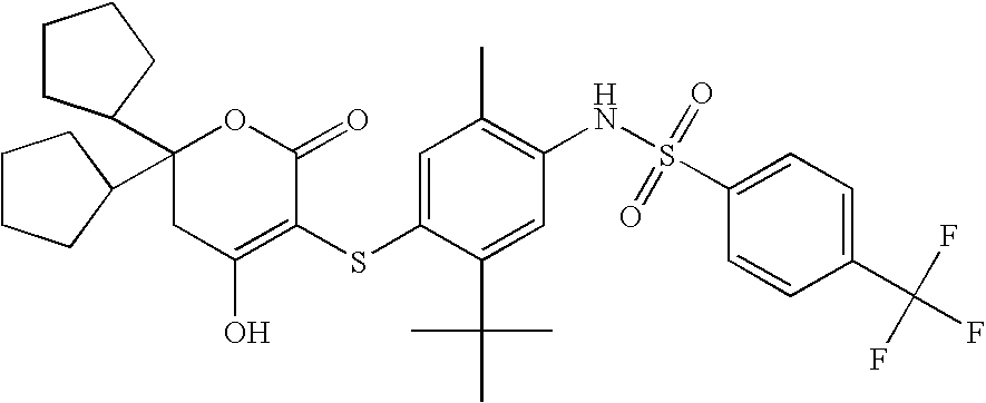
C1(C2CCCC2)(C2CCCC2)CC(O)=C(SC2=CC(C)=C(NS(C3=CC=C(C(F)(F)F)C=C3)(=O)=O)C=C2C(C)(C)C)C(=O)O1
